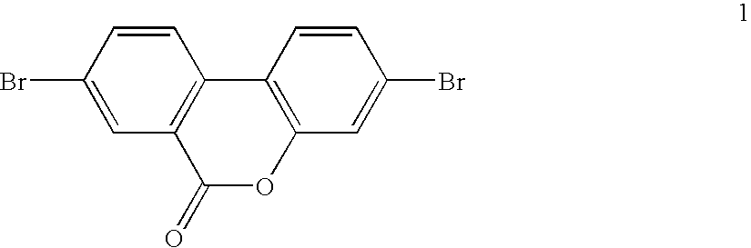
C1(Br)=CC2=C(C=C1)C1=C(OC2=O)C=C(Br)C=C1
